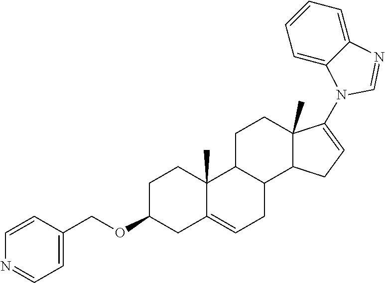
C1=C2C(=CC=C1)N=CN2C1=CCC2C3CC=C4C(C)(C3CCC21C)CCC(OCC1=CC=NC=C1)C4
